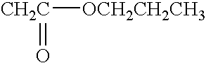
[CH2C]([OCH2CH2CH3])=O
